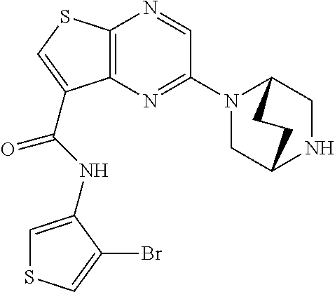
C12=C(N=C(N3CC4NCC3CC4)C=N1)C(C(=O)NC1=CSC=C1Br)=CS2
